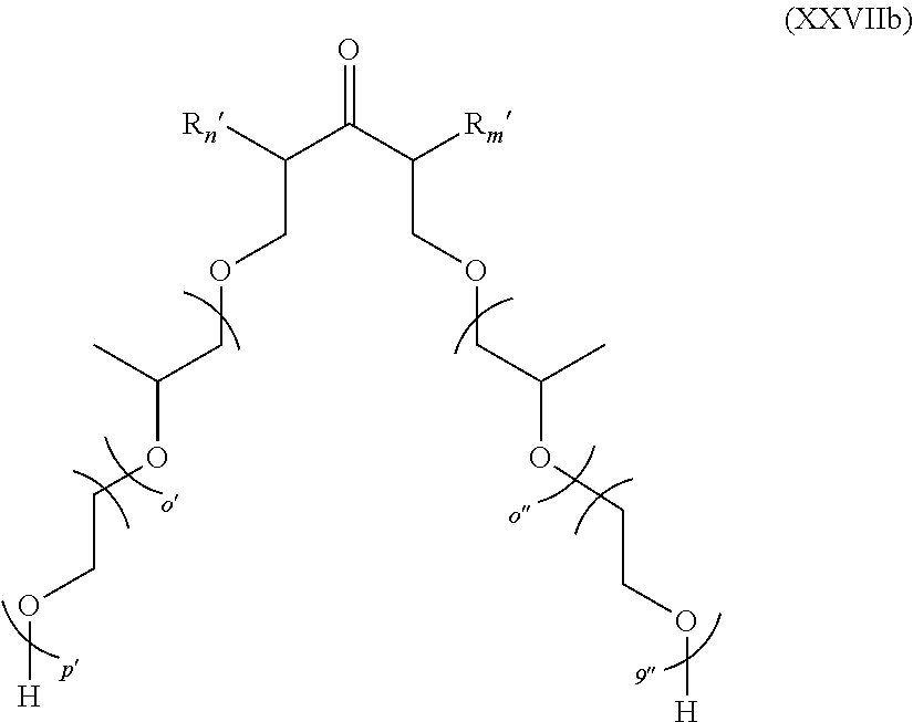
[Rn]C(C(C([Rm])COCC(OCCO[H])C)=O)COCC(OCCO[H])C
